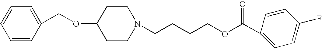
O(C1CCN(CCCCOC(C2=CC=C(F)C=C2)=O)CC1)CC1=CC=CC=C1
